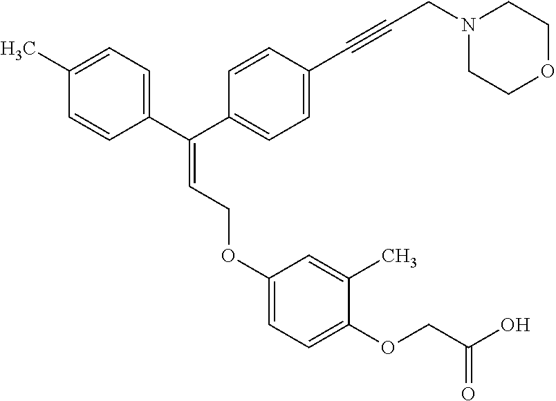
C1(C(C2=CC=C(C#CCN3CCOCC3)C=C2)=CCOC2=CC=C(OCC(O)=O)C(C)=C2)=CC=C(C)C=C1
